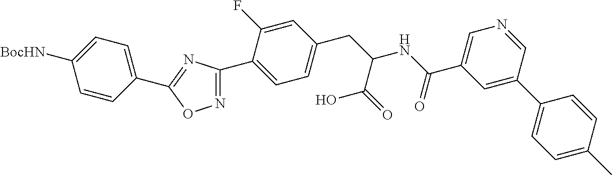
C1(C2=CC=C(CC(C(O)=O)NC(=O)C3=CN=CC(C4=CC=C(C)C=C4)=C3)C=C2F)=NOC(C2=CC=C([BocHN])C=C2)=N1
